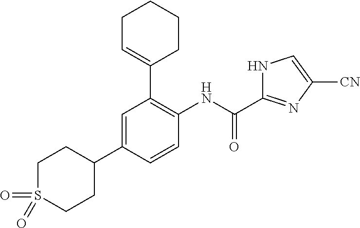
C1=C(C2CCS(=O)(=O)CC2)C=CC(NC(=O)C2=NC([CN])=CN2)=C1C1=CCCCC1
